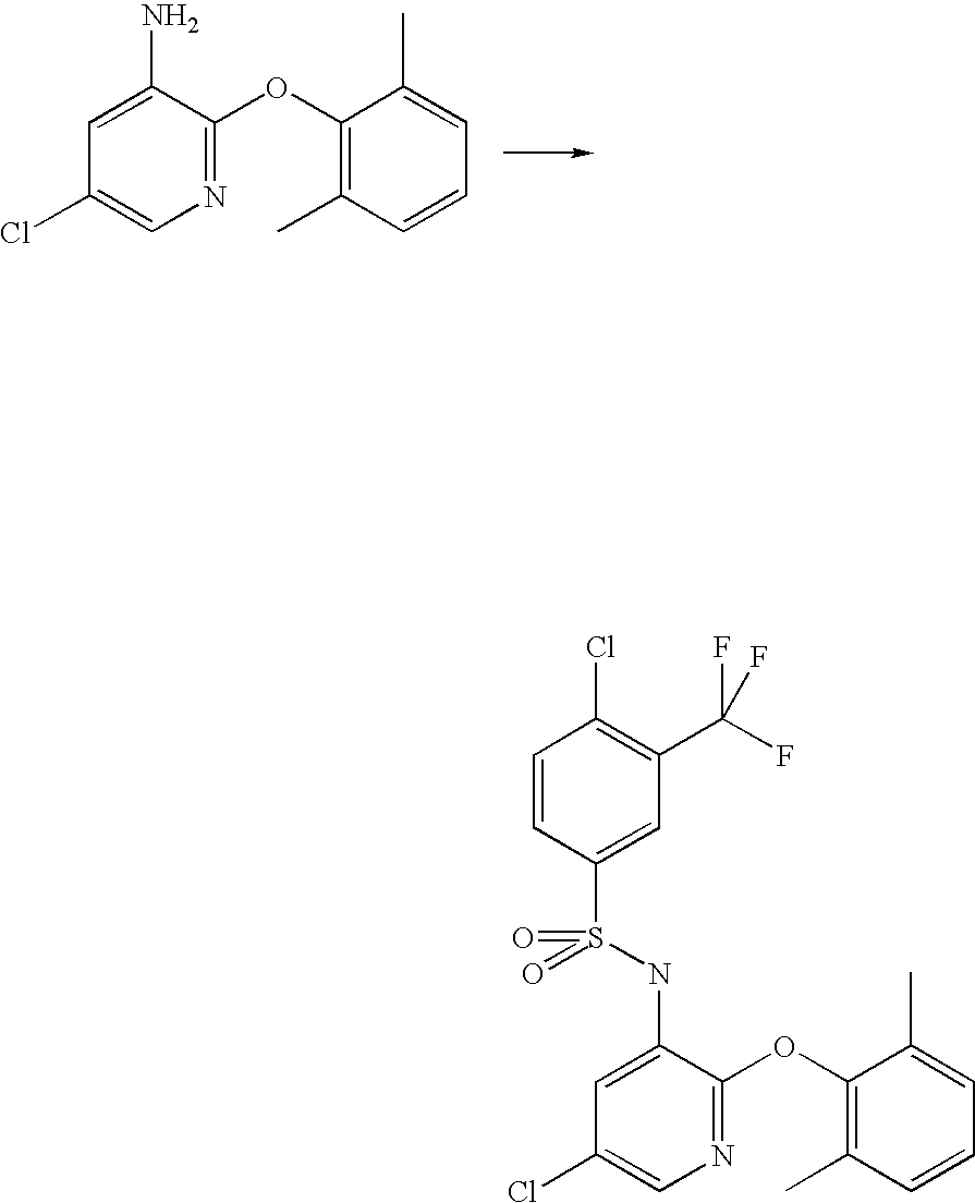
C1=C(N)C(OC2=C(C)C=CC=C2C)=NC=C1Cl.C1=C(NS(=O)(=O)C2=CC(C(F)(F)F)=C(Cl)C=C2)C(OC2=C(C)C=CC=C2C)=NC=C1Cl
